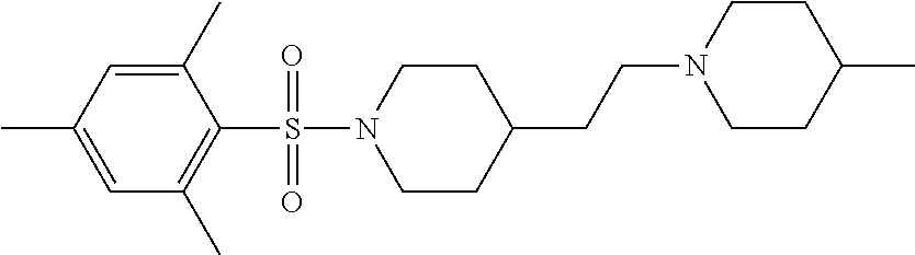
C1N(S(C2=C(C)C=C(C)C=C2C)(=O)=O)CCC(CCN2CCC(C)CC2)C1
